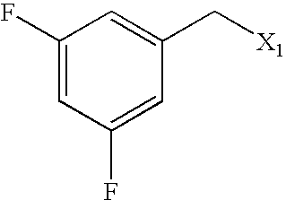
C1(F)=CC(F)=CC(C[X1])=C1
